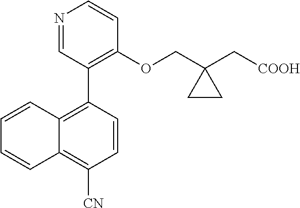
N1=CC(C2=C3C(=C([CN])C=C2)C=CC=C3)=C(OCC2(C[COOH])CC2)C=C1
